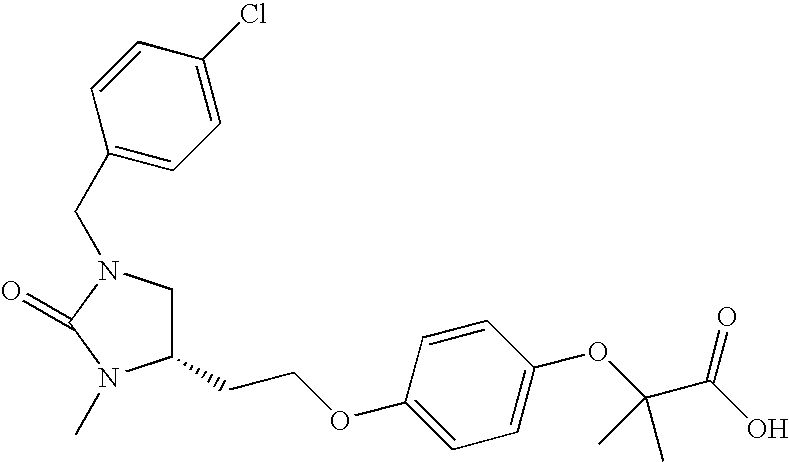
C1C(CCOC2=CC=C(OC(C(O)=O)(C)C)C=C2)N(C)C(=O)N1CC1=CC=C(Cl)C=C1
